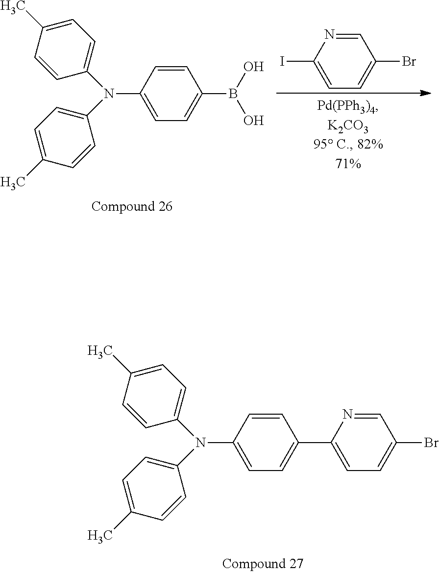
IC1=CC=C(Br)C=N1.C1=CC(N(C2=CC=C(C)C=C2)C2=CC=C(C)C=C2)=CC=C1B(O)O.C1=CC(N(C2=CC=C(C)C=C2)C2=CC=C(C)C=C2)=CC=C1C1=CC=C(Br)C=N1
